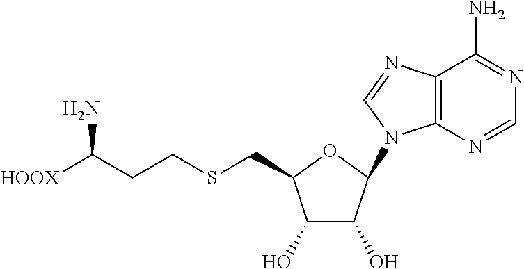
C1(O)C(O)C(N2C3=C(N=C2)C(N)=NC=N3)OC1CSCCC([HOOX])N
